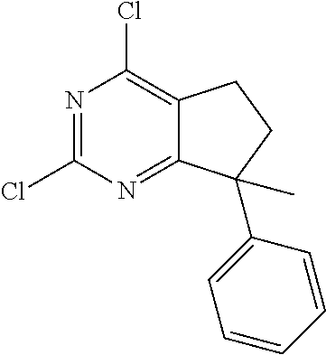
N1=C(Cl)N=C2C(=C1Cl)CCC2(C1=CC=CC=C1)C
